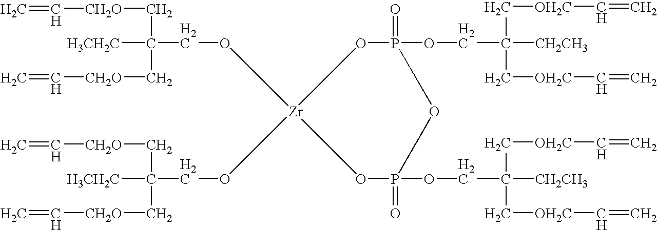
C=C[CH2O]CC([H3CH2C])(C[CH2O]C=C)CO[Zr]1(OCC(C[CH2O]C=C)([H3CH2C])C[CH2O]C=C)OP(=O)(OCC(C[OH2C]C=C)(C[OH2C]C=C)[CH2CH3])OP(=O)(OCC(C[OH2C]C=C)(C[OH2C]C=C)[CH2CH3])O1
